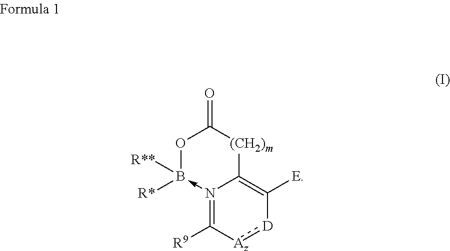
N12->B([R*])([R**])OC(=O)[(CH2)m]C1=C([E])[D]:[Az]C=2[R9]
